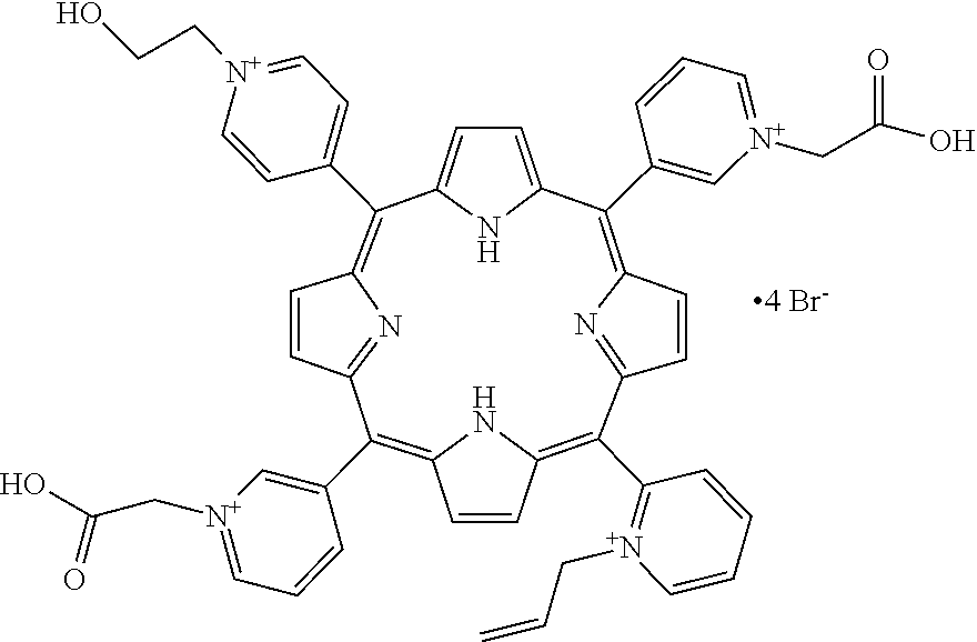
C12=C(C3=C[N+](CC(O)=O)=CC=C3)C3=NC(=C(C4=CC=[N+](CCO)C=C4)C4=CC=C(C(C5=C[N+](CC(O)=O)=CC=C5)=C5C=CC(=N5)C(C5=[N+](CC=C)C=CC=C5)=C(C=C1)N2)N4)C=C3
